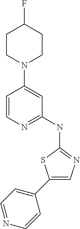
C1=CN=C(NC2=NC=C(C3=CC=NC=C3)S2)C=C1N1CCC(F)CC1
